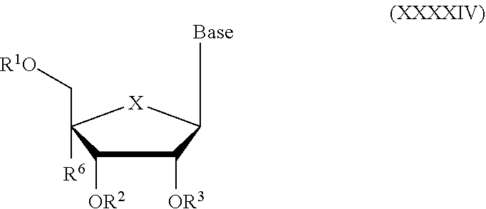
[Base]C1C([OR3])C([OR2])C(C[R1O])([R6])[X]1
